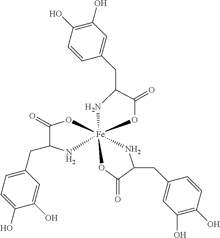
C1(=O)C(CC2=CC=C(O)C(O)=C2)N[Fe]23(O1)(OC(=O)C(CC1=CC(O)=C(O)C=C1)N2)NC(CC1=CC(O)=C(O)C=C1)C(=O)O3
